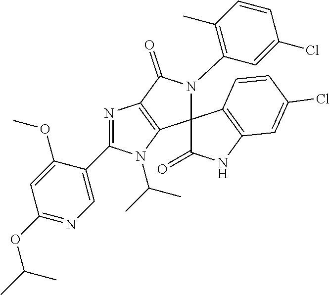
C1=C(C2=NC3=C(N2C(C)C)C2(N(C4=C(C)C=CC(Cl)=C4)C3=O)C(=O)NC3=C2C=CC(Cl)=C3)C(OC)=CC(OC(C)C)=N1
